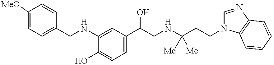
[MeO]C1=CC=C(CNC2=CC(C(CNC(CCN3C=NC4=C3C=CC=C4)([Me])[Me])O)=CC=C2O)C=C1
